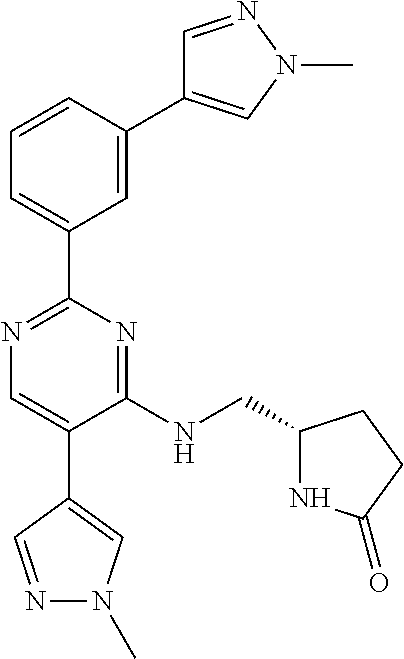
N1=C(C2=CC=CC(C3=CN(C)N=C3)=C2)N=C(NCC2NC(=O)CC2)C(C2=CN(C)N=C2)=C1
